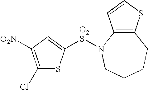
C1(Cl)=C([O2N])C=C([O2S]N2C3=C(CCCC2)SC=C3)S1
